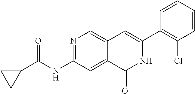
N1=C(NC(C2CC2)=O)C=C2C(=C1)C=C(C1=C(Cl)C=CC=C1)NC2=O
